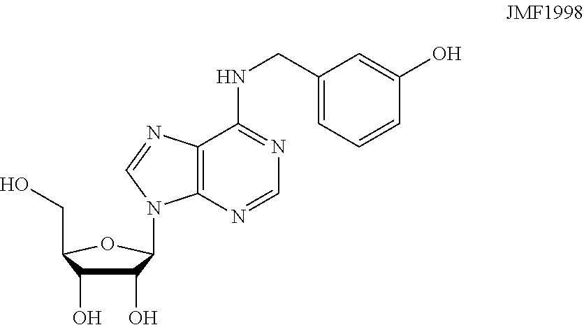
C1(O)C(O)C(CO)OC1N1C2=C(C(NCC3=CC=CC(O)=C3)=NC=N2)N=C1
